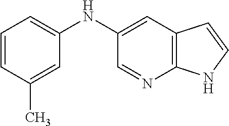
C1=CC(C)=CC(NC2=CC3=C(N=C2)NC=C3)=C1
